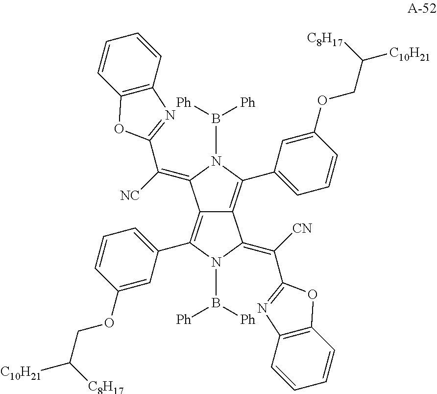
C12=C(C3=CC=CC(OCC([C8H17])[C10H21])=C3)N(B([Ph])[Ph])C(=C(C3=NC4=C(C=CC=C4)O3)[CN])C1=C(C1=CC=CC(OCC([C8H17])[C10H21])=C1)N(B([Ph])[Ph])C2=C(C1=NC2=C(C=CC=C2)O1)[NC]
